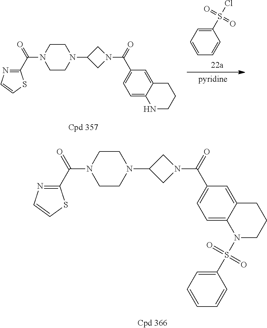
C1(S(Cl)(=O)=O)=CC=CC=C1.C1(C(N2CCN(C3CN(C(=O)C4=CC=C5C(=C4)CCCN5)C3)CC2)=O)=NC=CS1.C1(C(N2CCN(C3CN(C(=O)C4=CC=C5C(=C4)CCCN5S(C4=CC=CC=C4)(=O)=O)C3)CC2)=O)=NC=CS1
